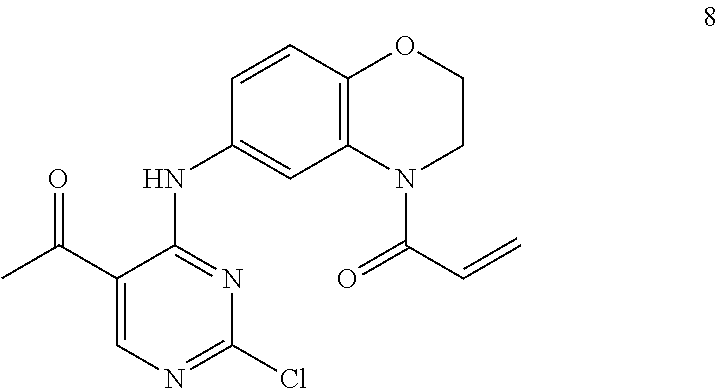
C1(C(C)=O)=CN=C(Cl)N=C1NC1=CC2=C(C=C1)OCCN2C(C=C)=O
